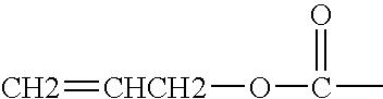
C=[CHCH2]OC(=O)C
